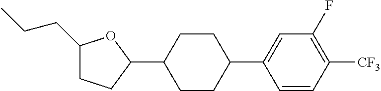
C1(CCC)CCC(C2CCC(C3=CC(F)=C([CF3])C=C3)CC2)O1
